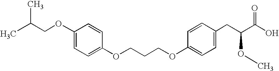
C(COC1=CC=C(CC(C(O)=O)OC)C=C1)COC1=CC=C(OCC(C)C)C=C1
